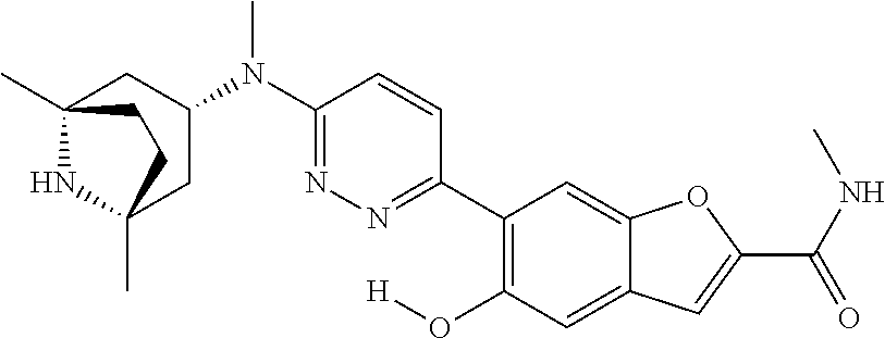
C12(C)NC(C)(CC(N(C3=NN=C(C4=C(O[H])C=C5C(=C4)OC(C(NC)=O)=C5)C=C3)C)C1)CC2
